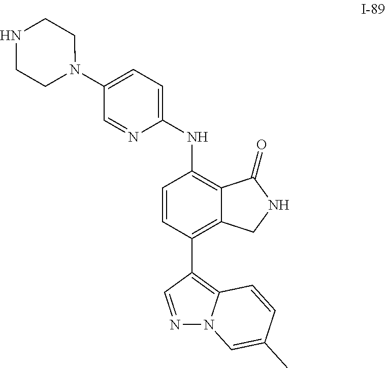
C12=C(NC3=CC=C(N4CCNCC4)C=N3)C=CC(C3=C4N(N=C3)C=C(C)C=C4)=C1CNC2=O
